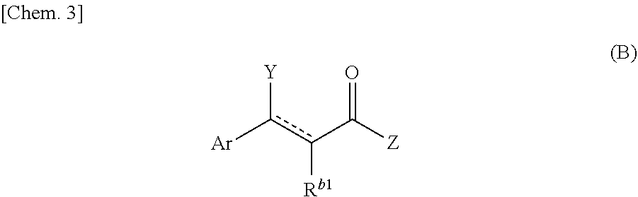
[Ar]c(c(C([Z])=O)[Rb1])[Y]
